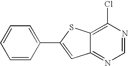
C12=NC=NC(Cl)=C1SC(C1=CC=CC=C1)=C2
